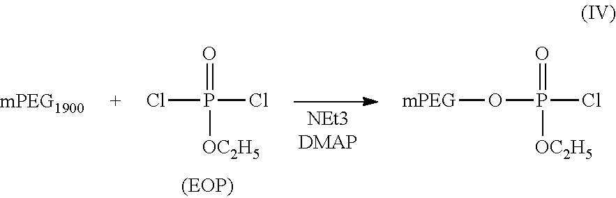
ClP(Cl)([OC2H5])=O.[mPEG]OP(Cl)([OC2H5])=O
